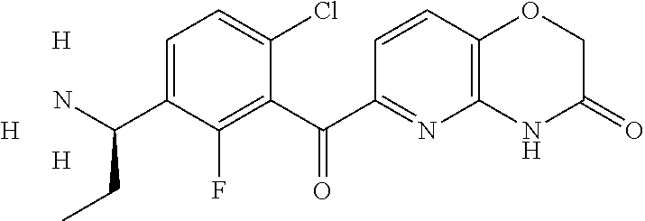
C1(C(C2=NC3=C(C=C2)OCC(=O)N3)=O)=C(F)C(C(N)CC)=CC=C1Cl.[H].[H].[H]
